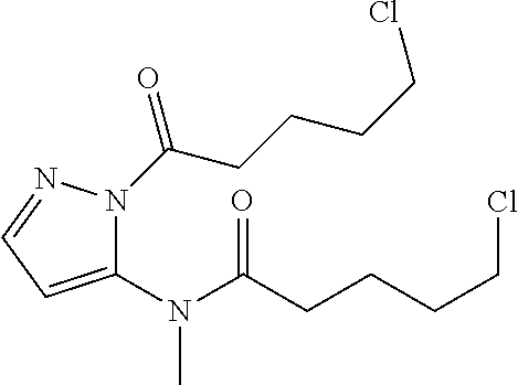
C1(N(C(CCCCCl)=O)C)=CC=NN1C(CCCCCl)=O
